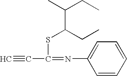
C#CC(=NC1=CC=CC=C1)SC(C(CC)C)CC
